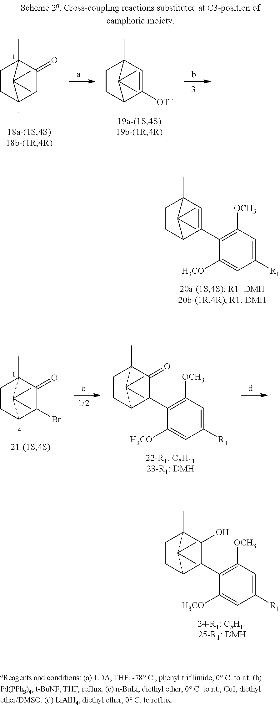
C1([H3CO])=CC([R1])=CC([OCH3])=C1C1=CC2(C)CCC1C2(C)C.C1([H3CO])=CC([R1])=CC([OCH3])=C1C1C2CCC(C)(C1O)C2(C)C.C1(=O)C2(C)CCC(C1)C2(C)C.C1=C([OTf])C2CCC1(C)C2(C)C.C1(=O)C2(C)CCC(C1Br)C2(C)C.C1([H3CO])=CC([R1])=CC([OCH3])=C1C1C2CCC(C)(C1=O)C2(C)C
